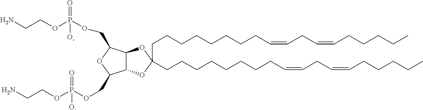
C(CCCCCCC=CCC=CCCCCC)CC1(CCCCCCCCC=CCC=CCCCCC)OC2C(O1)C(COP(OCCN)(=O)[O-])OC2COP(OCCN)(=O)[O-]
